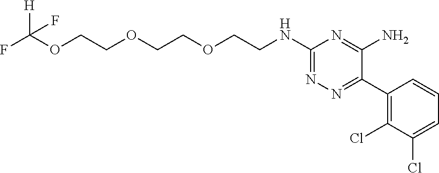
C1(NCCOCCOCCOC(F)([H])F)=NN=C(C2=C(Cl)C(Cl)=CC=C2)C(N)=N1
